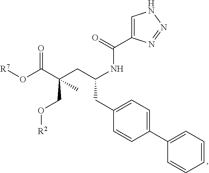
[R7]OC(C(CC(NC(C1=CNN=N1)=O)CC1=CC=C(C2=CC=CC=C2)C=C1)(CO[R2])C)=O
